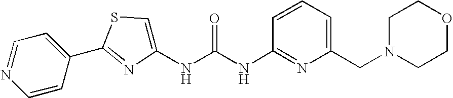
C1=CC(C2=NC(NC(NC3=NC(CN4CCOCC4)=CC=C3)=O)=CS2)=CC=N1
